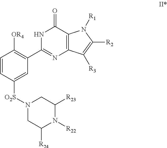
N1([O2S]C2=CC(C3=NC4=C(C(=O)N3)N([R1])C([R2])=C4[R3])=C([OR4])C=C2)CC([R24])N([R22])C([R23])C1
